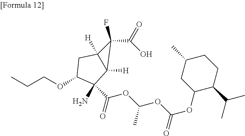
C(COC1CC2([H])C([H])(C2(F)C(=O)O)C1(N)C(=O)OC(OC(=O)OC1C(C(C)C)CCC(C)C1)C)C
